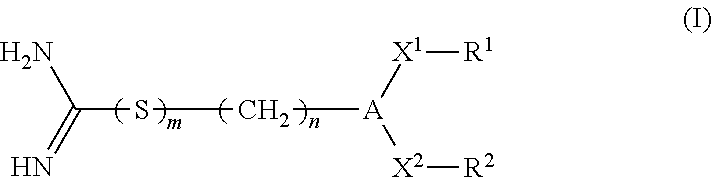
S(C(=N)N)C[A]([X2][R2])[X1][R1]
